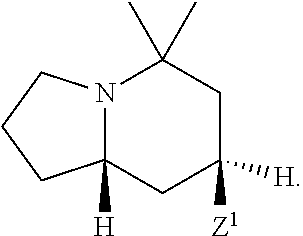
N12C([H])(CC([H])([Z1])CC1(C)C)CCC2
